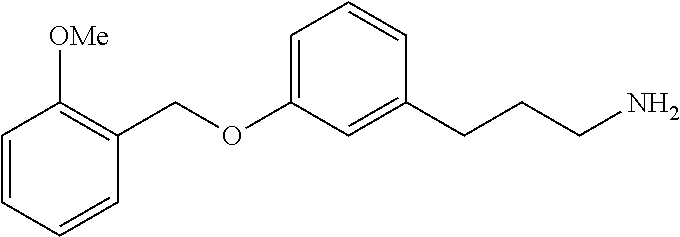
O(C1=CC=CC(CCCN)=C1)CC1=C([OMe])C=CC=C1
